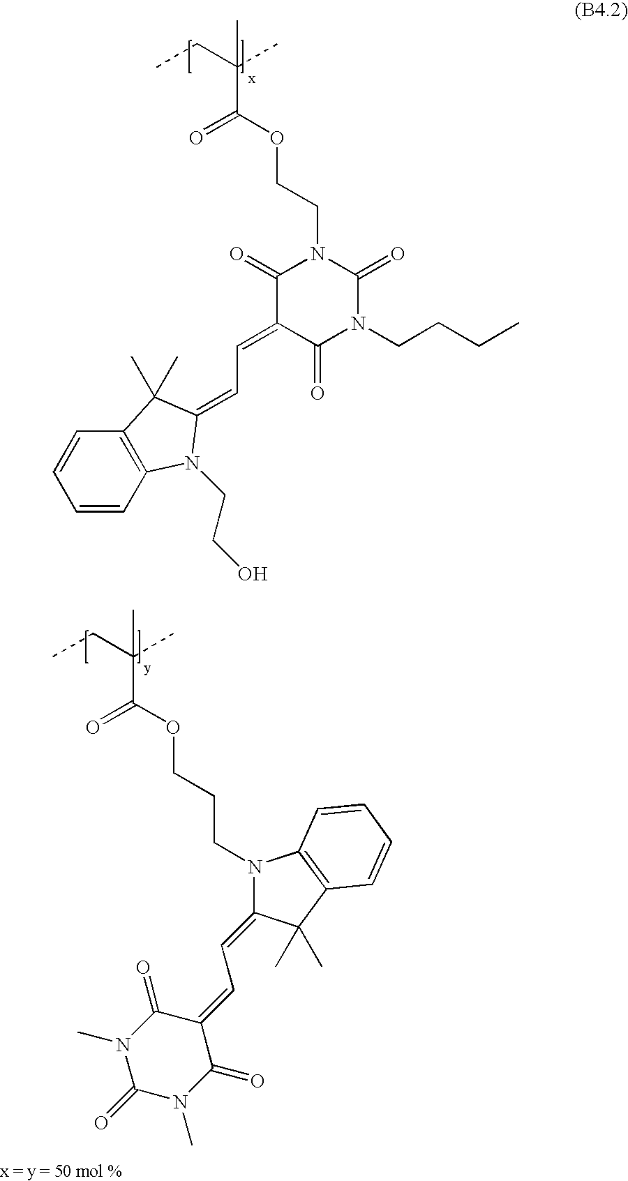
CCC(C)(C)C(OCCN1C(=O)C(=CC=C2N(CCO)C3=C(C=CC=C3)C2(C)C)C(=O)N(CCCC)C1=O)=O.CCC(C)(C)C(OCCCN1C(=CC=C2C(=O)N(C)C(=O)N(C)C2=O)C(C)(C)C2=C1C=CC=C2)=O
